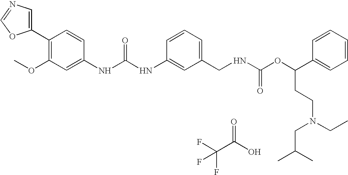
FC(C(O)=O)(F)F.C1(C2=C(OC)C=C(NC(NC3=CC(CNC(OC(C4=CC=CC=C4)CCN(CC)CC(C)C)=O)=CC=C3)=O)C=C2)=CN=CO1
